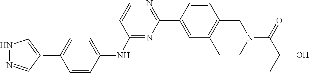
C(C(C)O)(N1CC2=C(C=C(C3=NC=CC(NC4=CC=C(C5=CNN=C5)C=C4)=N3)C=C2)CC1)=O
